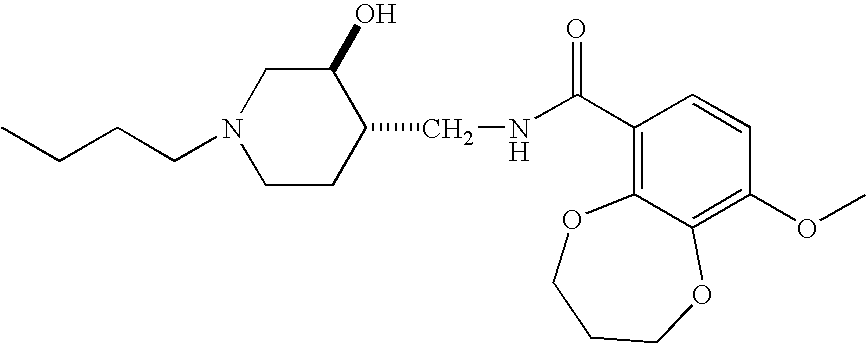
C1CC(CNC(C2=C3C(=C(OC)C=C2)OCCCO3)=O)C(O)CN1CCCC
